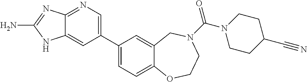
C1(C2=CN=C3C(=C2)NC(N)=N3)=CC=C2C(=C1)CN(C(N1CCC(C#N)CC1)=O)CCO2
